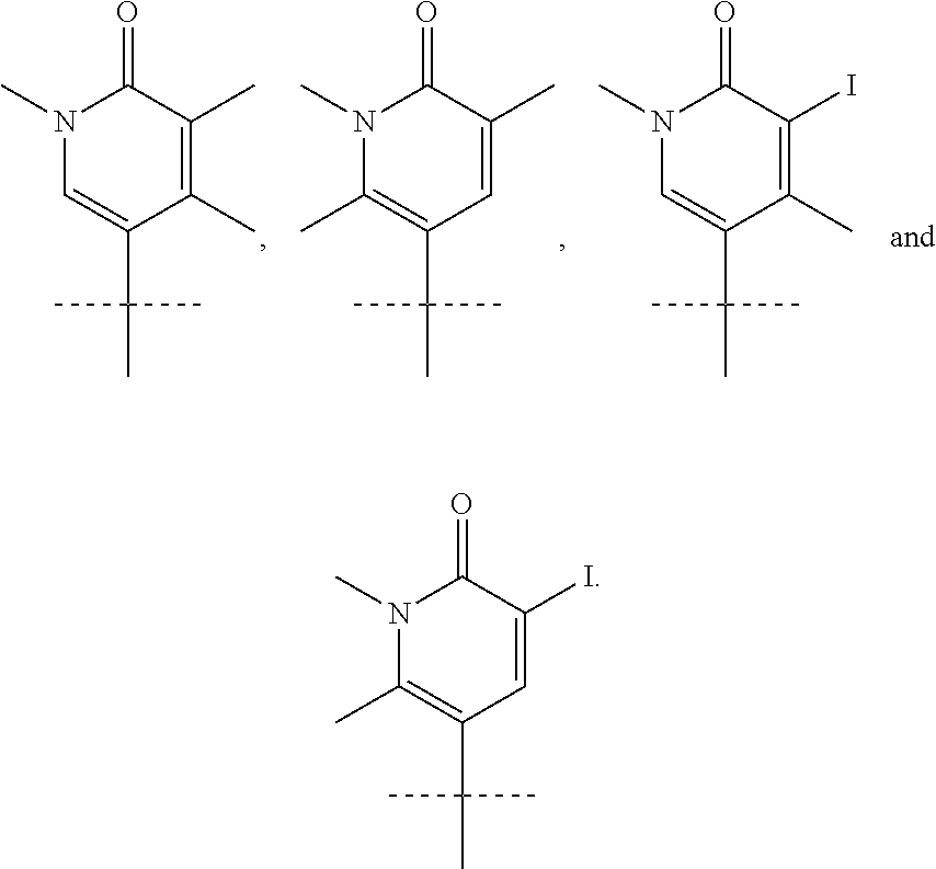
O=C1C(C)=C(C)C(C(C)(C)C)=CN1C.O=C1C(C)=CC(C(C)(C)C)=C(C)N1C.O=C1C(I)=C(C)C(C(C)(C)C)=CN1C.O=C1C(I)=CC(C(C)(C)C)=C(C)N1C
